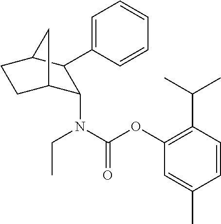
C1=CC=C(C2C(N(CC)C(OC3=C(C(C)C)C=CC(C)=C3)=O)C3CCC2C3)C=C1
